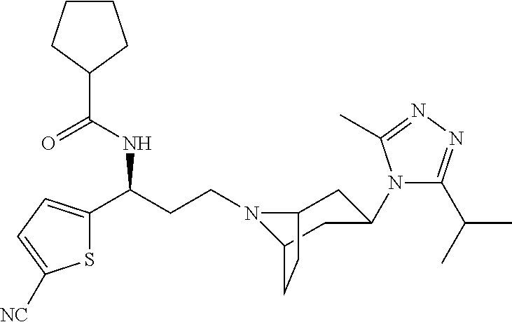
N1(CCC(C2=CC=C([NC])S2)NC(C2CCCC2)=O)C2CC(N3C(C(C)C)=NN=C3C)CC1CC2
